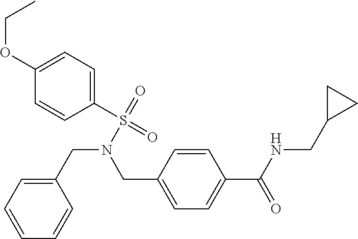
CCOC1=CC=C(S(N(CC2=CC=C(C(NCC3CC3)=O)C=C2)CC2=CC=CC=C2)(=O)=O)C=C1
